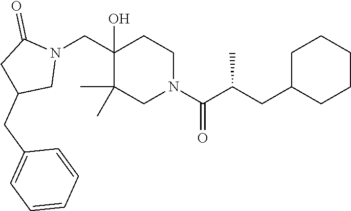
C1(O)(CN2C(=O)CC(CC3=CC=CC=C3)C2)C(C)(C)CN(C(C(CC2CCCCC2)C)=O)CC1
